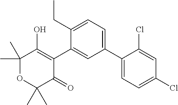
C1(C2=CC=C(CC)C(C3=C(O)C(C)(C)OC(C)(C)C3=O)=C2)=CC=C(Cl)C=C1Cl
